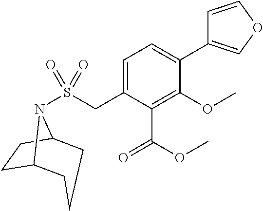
C1=C(CS(=O)(=O)N2C3CCC2CCC3)C(C(=O)OC)=C(OC)C(C2=COC=C2)=C1
